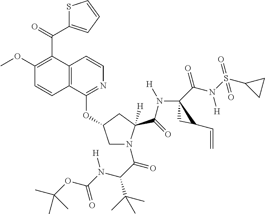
C12=C(C(OC3CN(C(C(C(C)(C)C)N(C(OC(C)(C)C)=O)[H])=O)C(C(=O)N([H])C4(C(N(S(C5CC5)(=O)=O)[H])=O)CC4C=C)([H])C3)=NC=C1)C=CC(OC)=C2C(=O)C1=CC=CS1
